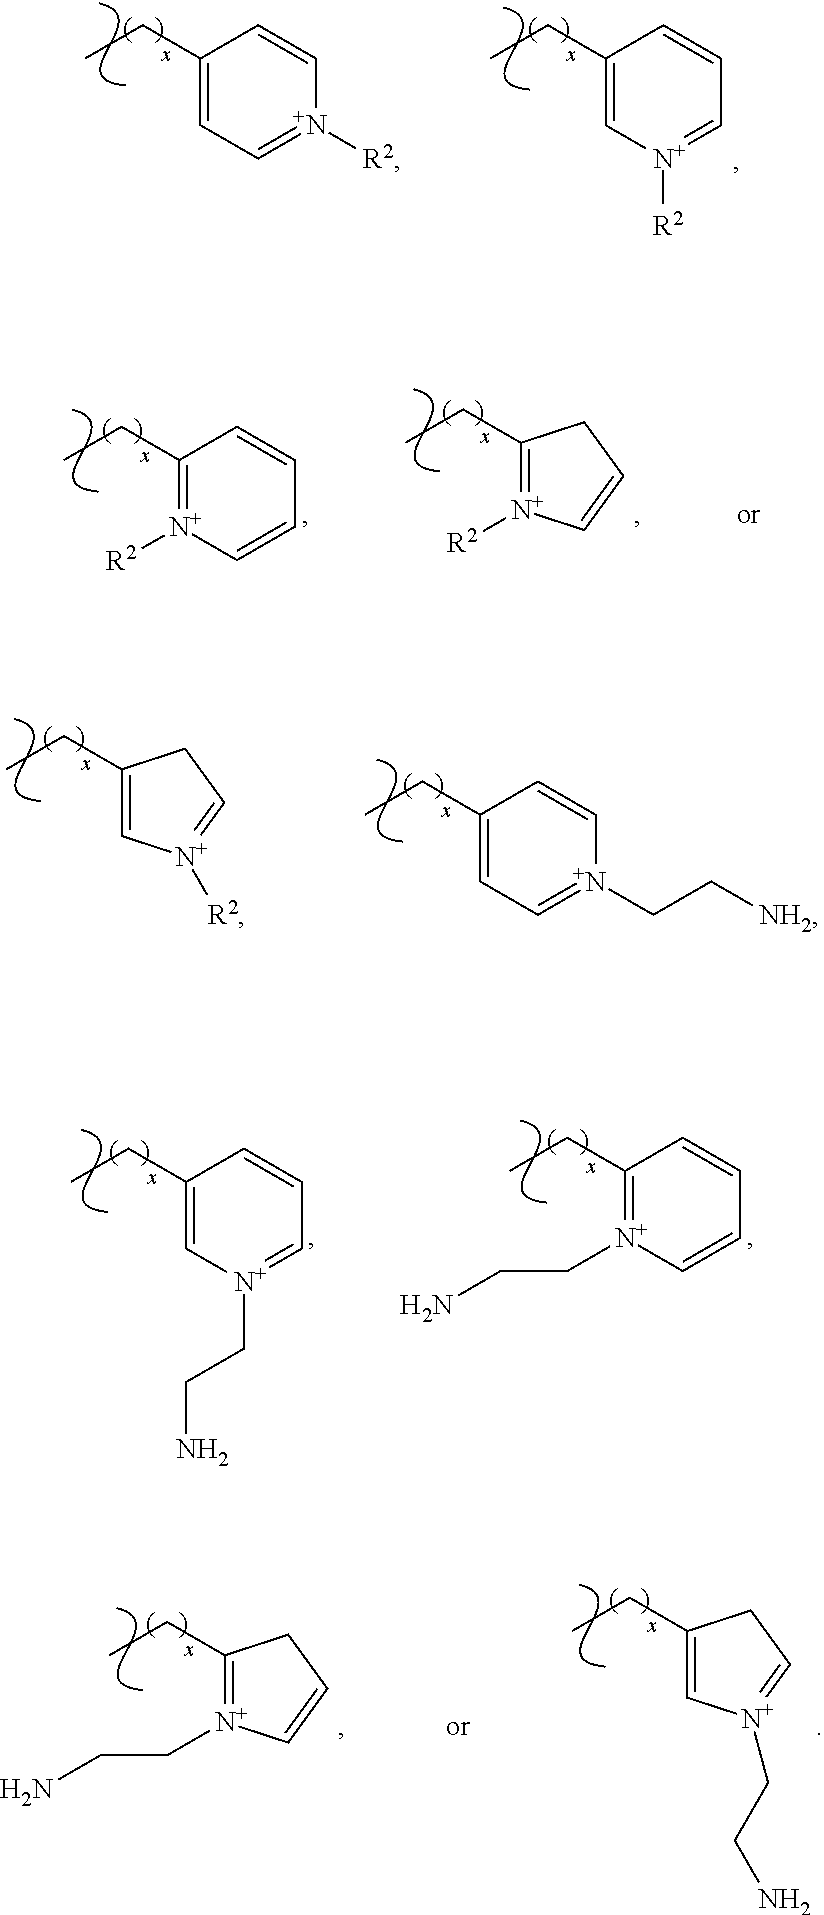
C1(CC)=C[N+]([R2])=CC1.C1(CC)=CC=[N+](CC[NH2])C=C1.C1(CC)=C[N+](CCN)=CC=C1.C1(CC)=[N+](CCN)C=CC=C1.C1(CC)=CC=[N+]([R2])C=C1.C1(CC)=C[N+]([R2])=CC=C1.C1(CC)=[N+]([R2])C=CC1.C1(CC)=[N+]([R2])C=CC=C1.C1(CC)=C[N+](CCN)=CC1.C1(CC)=[N+](CCN)C=CC1
